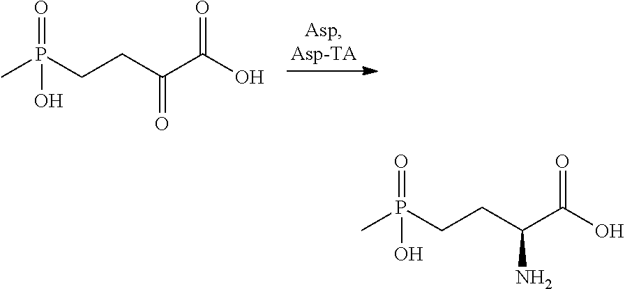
CP(CCC(C(O)=O)=O)(=O)O.CP(CCC(C(O)=O)N)(=O)O
